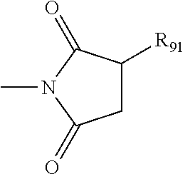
C1([R91])CC(=O)N(C)C1=O
